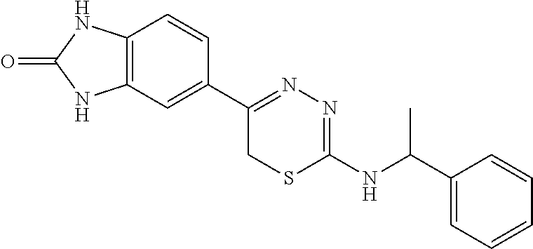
C12=C(C=C(C3=NN=C(NC(C4=CC=CC=C4)C)SC3)C=C1)NC(=O)N2
